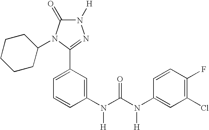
C1=C(C2=NN([H])C(=O)N2C2CCCCC2)C=C(N(C(N(C2=CC(Cl)=C(F)C=C2)[H])=O)[H])C=C1
